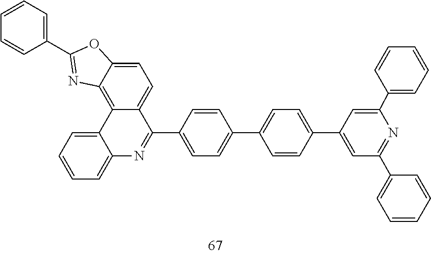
C1(C2=NC3=C4C(=CC=C3O2)C(C2=CC=C(C3=CC=C(C5=CC(C6=CC=CC=C6)=NC(C6=CC=CC=C6)=C5)C=C3)C=C2)=NC2=CC=CC=C42)=CC=CC=C1
